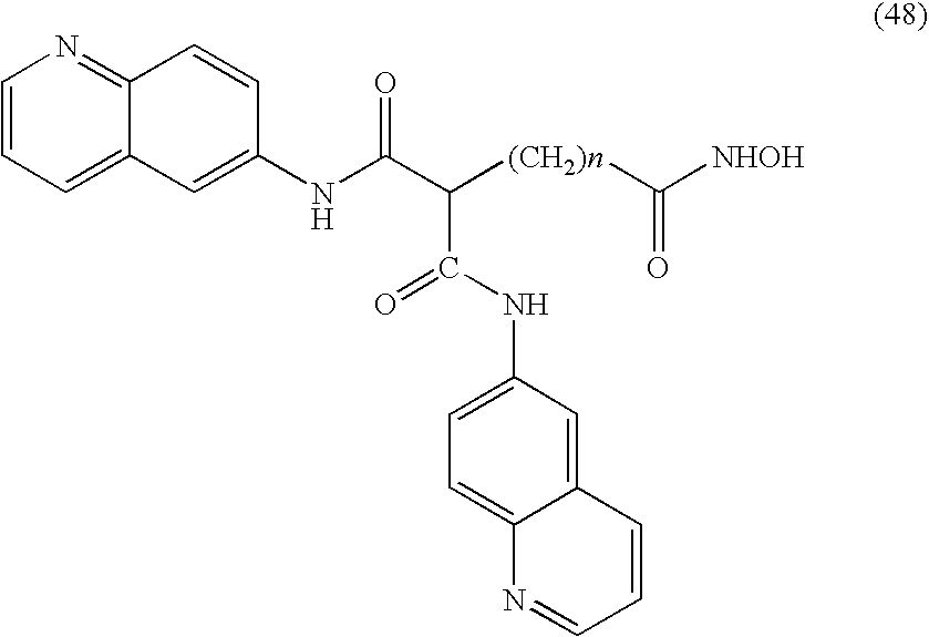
C1=C(NC(C(C(=O)NC2=CC=C3C(=C2)C=CC=N3)[(CH2)n]C([NHOH])=O)=O)C=CC2=NC=CC=C12
